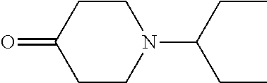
C1CC(=O)CCN1C(CC)CC
